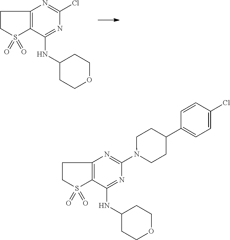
C12=C(C(NC3CCOCC3)=NC(Cl)=N1)S(=O)(=O)CC2.C12=C(C(NC3CCOCC3)=NC(N3CCC(C4=CC=C(Cl)C=C4)CC3)=N1)S(=O)(=O)CC2
